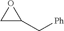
C1C(C[Ph])O1
